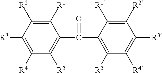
C1([R1])=C([R2])C([R3])=C([R4])C([R5])=C1C(C1=C([R5])C([R4])=C([R3])C([R2])=C1[R1])=O
